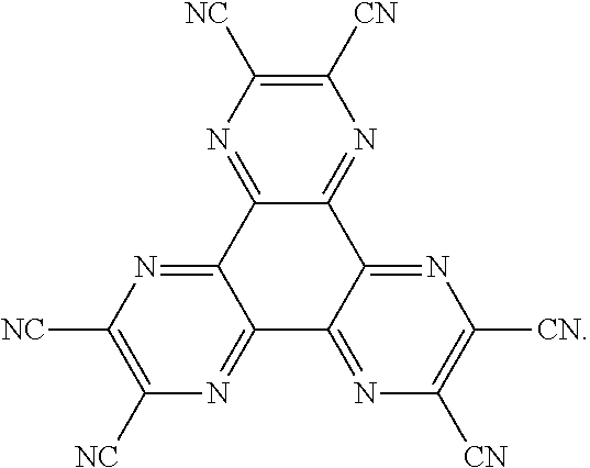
[NC]C1=C([NC])N=C2C(=N1)C1=NC([NC])=C([CN])N=C1C1=NC([CN])=C([CN])N=C21
